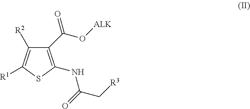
C1(C(O[ALK])=O)=C(NC(=O)C[R3])SC([R1])=C1[R2]
